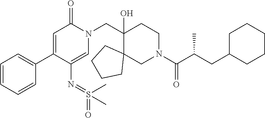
C(C1(O)C2(CN(C(C(CC3CCCCC3)C)=O)CC1)CCCC2)N1C(=O)C=C(C2=CC=CC=C2)C(N=S(=O)(C)C)=C1
